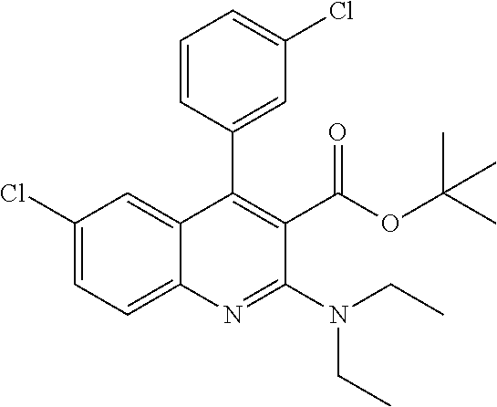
C1(Cl)=CC=C2C(=C1)C(C1=CC(Cl)=CC=C1)=C(C(OC(C)(C)C)=O)C(N(CC)CC)=N2
